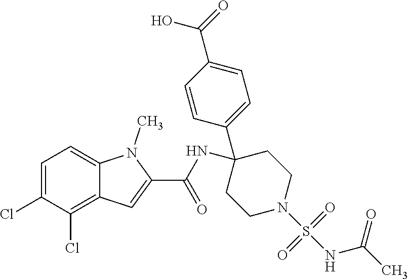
C1=C(Cl)C(Cl)=C2C(=C1)N(C)C(C(NC1(C3=CC=C(C(=O)O)C=C3)CCN(S(NC(C)=O)(=O)=O)CC1)=O)=C2
